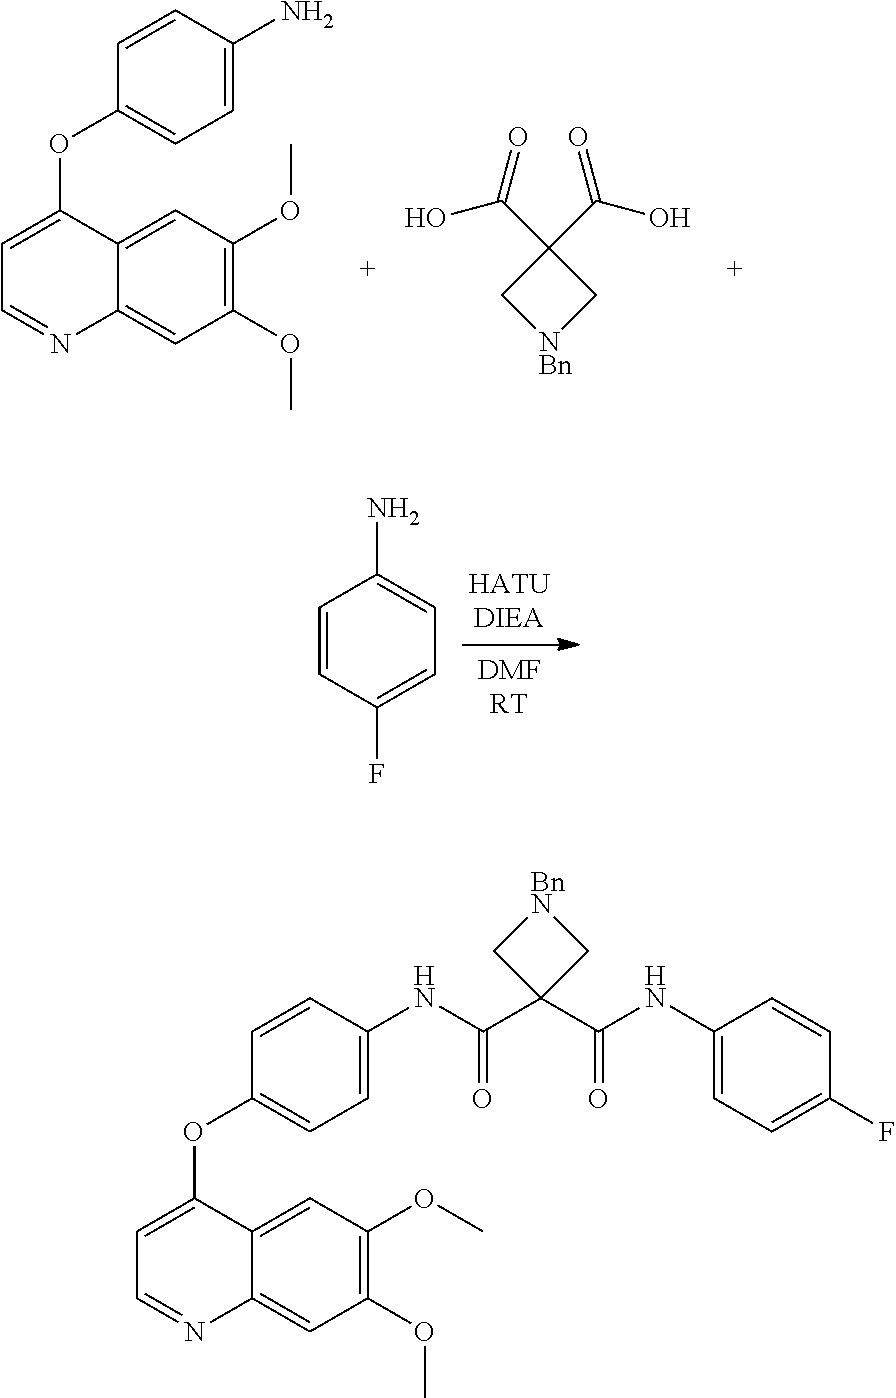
C1(OC)=C(OC)C=C2C(=C1)N=CC=C2OC1=CC=C(N)C=C1.C1(C(=O)O)(C(O)=O)C[NBn]C1.C1=CC(F)=CC=C1N.C1(OC)=C(OC)C=C2C(=C1)N=CC=C2OC1=CC=C(NC(C2(C(NC3=CC=C(F)C=C3)=O)C[BnN]C2)=O)C=C1
